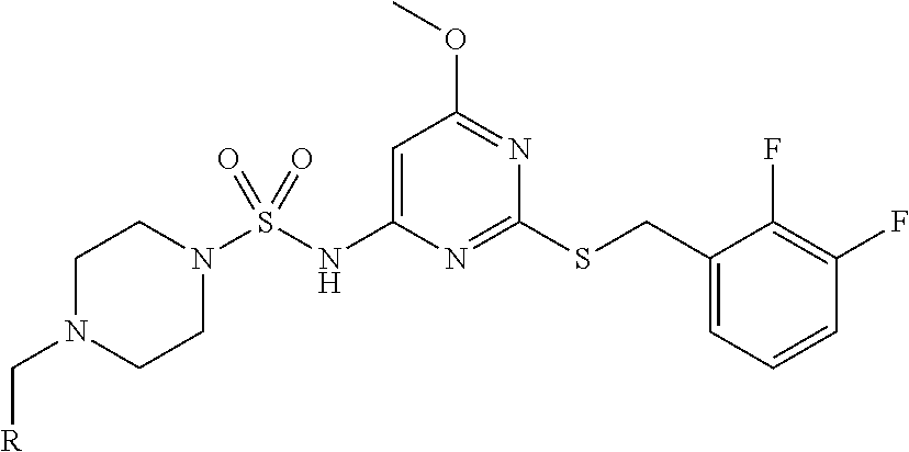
C1N(C[R])CCN(S(NC2=CC(OC)=NC(SCC3=CC=CC(F)=C3F)=N2)(=O)=O)C1
